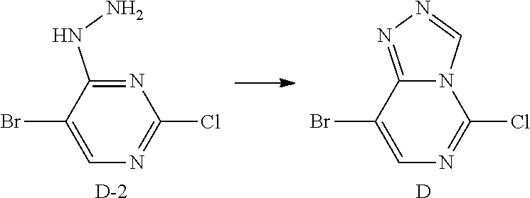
N1=C(NN)C(Br)=CN=C1Cl.[D].[D].N12C(=NN=C1)C(Br)=CN=C2Cl
